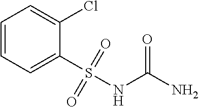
C1=CC=C(S(NC(N)=O)(=O)=O)C(Cl)=C1
